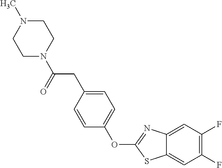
C1=C(CC(N2CCN(C)CC2)=O)C=CC(OC2=NC3=CC(F)=C(F)C=C3S2)=C1
